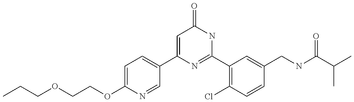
C1(C2=CC=C(OCCOCCC)N=C2)=CC(=O)NC(C2=C(Cl)C=CC(CNC(C(C)C)=O)=C2)=N1
